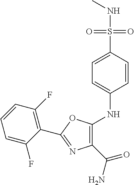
C1=C(F)C(C2=NC(C(N)=O)=C(NC3=CC=C(S(NC)(=O)=O)C=C3)O2)=C(F)C=C1
